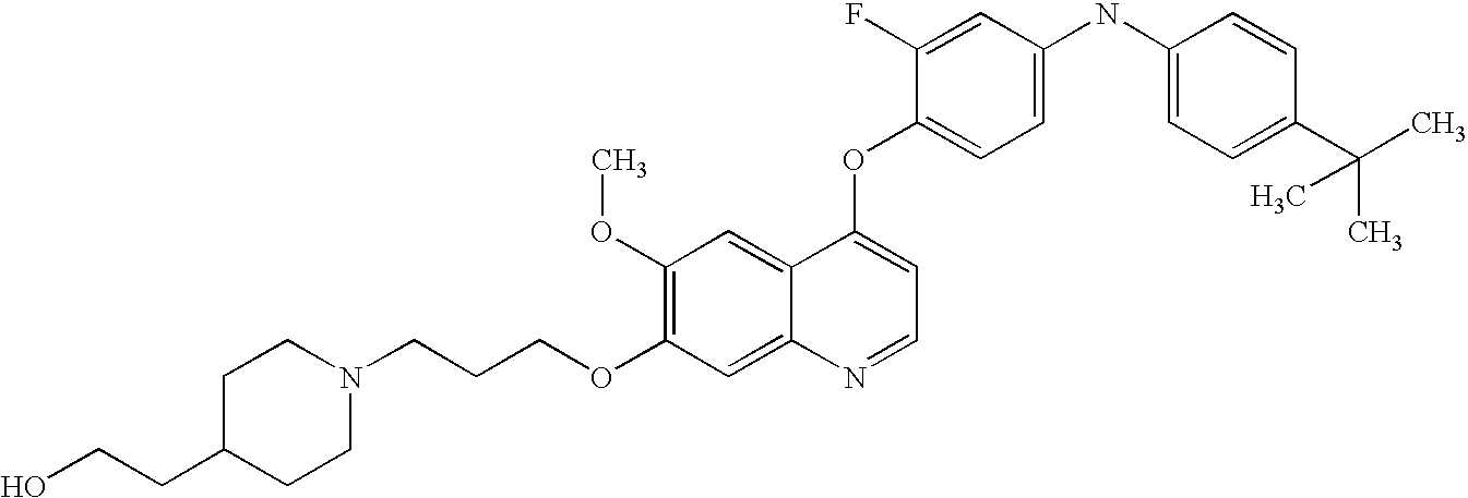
C(COC1=C(OC)C=C2C(=C1)N=CC=C2OC1=CC=C(NC2=CC=C(C(C)(C)C)C=C2)C=C1F)CN1CCC(CCO)CC1
